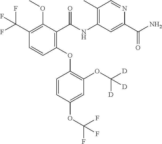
C1=CC(OC2=C(OC([D])([D])[D])C=C(OC(F)(F)F)C=C2)=C(C(=O)NC2=C(C)C=NC(C(N)=O)=C2)C(OC)=C1C(F)(F)F
